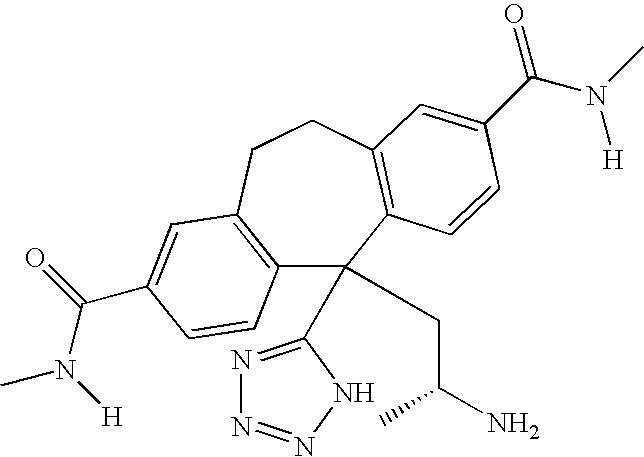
C12=C(CCC3=C(C1(C1=NN=NN1)CC(C)N)C=CC(C(N(C)[H])=O)=C3)C=C(C(=O)N([H])C)C=C2
